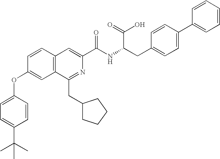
C1=CC2=C(C=C1OC1=CC=C(C(C)(C)C)C=C1)C(CC1CCCC1)=NC(C(NC(CC1=CC=C(C3=CC=CC=C3)C=C1)C(O)=O)=O)=C2
